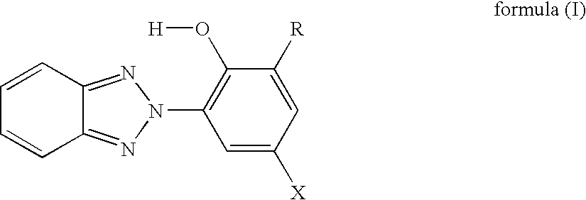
C1=CC2=NN(C3=C(O[H])C([R])=CC([X])=C3)N=C2C=C1
